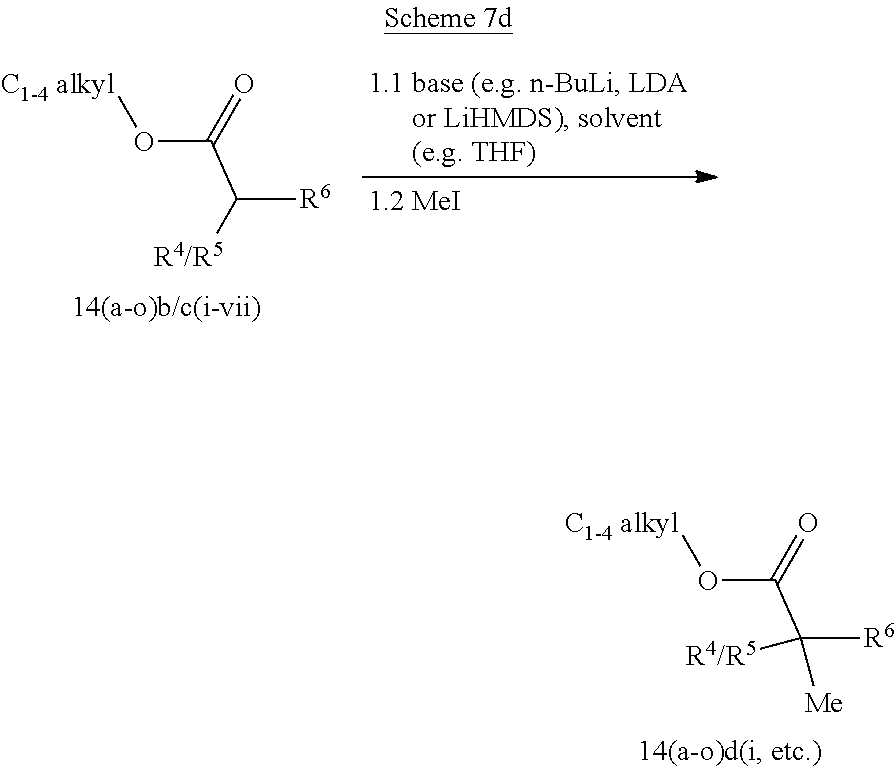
O(C(C([R6])([R4/R5])[Me])=O)[C1-4 alkyl].O(C(C([R6])[R4/R5])=O)[C1-4 alkyl]
